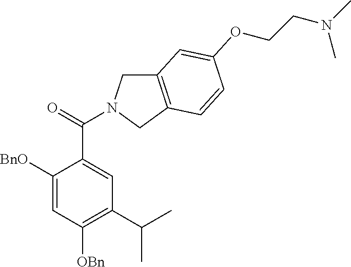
C1([BnO])=CC([OBn])=C(C(C)C)C=C1C(=O)N1CC2=C(C1)C=CC(OCCN(C)C)=C2
